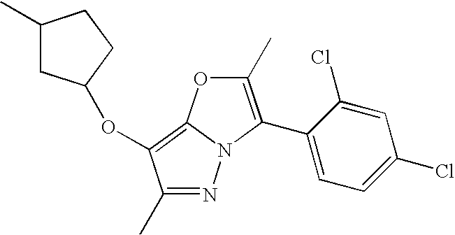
N1=C(C)C(OC2CC(C)CC2)=C2N1C(C1=CC=C(Cl)C=C1Cl)=C(C)O2
